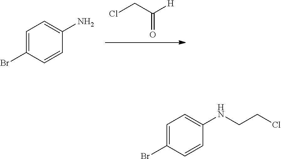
ClCC([H])=O.C1=C(Br)C=CC(N)=C1.C1=C(Br)C=CC(NCCCl)=C1
